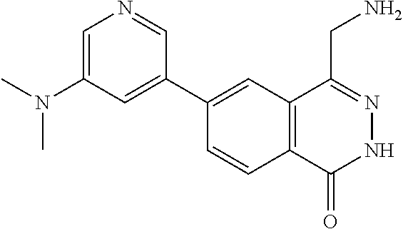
C1(C2=CC(N(C)C)=CN=C2)=CC2=C(C=C1)C(=O)NN=C2CN
